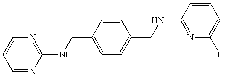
C1=NC(NCC2=CC=C(CNC3=NC(F)=CC=C3)C=C2)=NC=C1
